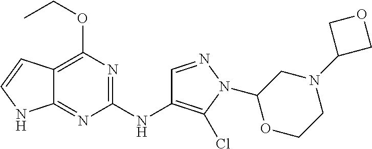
C12=C(OCC)N=C(NC3=C(Cl)N(C4OCCN(C5COC5)C4)N=C3)N=C1NC=C2
